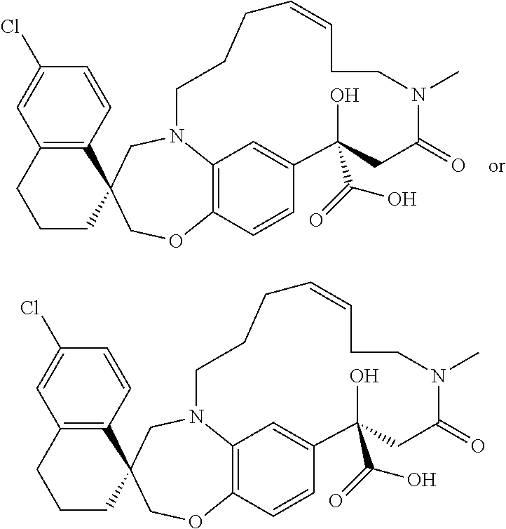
C12=C3C=CC(=C1)C(O)(C(=O)O)CC(=O)N(C)CCC=CCCCN2CC1(CO3)C2=C(CCC1)C=C(Cl)C=C2.C12=C3C=CC(=C1)C(O)(C(=O)O)CC(=O)N(C)CCC=CCCCN2CC1(CO3)C2=C(CCC1)C=C(Cl)C=C2
